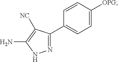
C1=CC([OPG])=CC=C1C1=NNC(N)=C1[NC]
